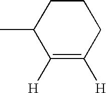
C1(C)C([H])=C([H])CCC1
